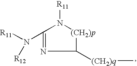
C1([(CH2)q]C)[(CH2)p]N([R11])C(N([R11])[R12])=N1
